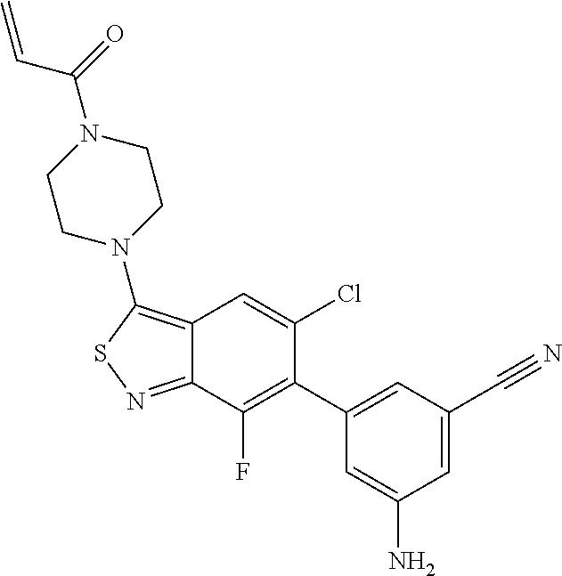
C12=C(N3CCN(C(=O)C=C)CC3)SN=C1C(F)=C(C1=CC(C#N)=CC(N)=C1)C(Cl)=C2
